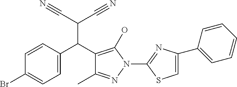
C1(C(C2=C(O)N(C3=NC(C4=CC=CC=C4)=CS3)N=C2C)C(C#N)C#N)=CC=C(Br)C=C1
